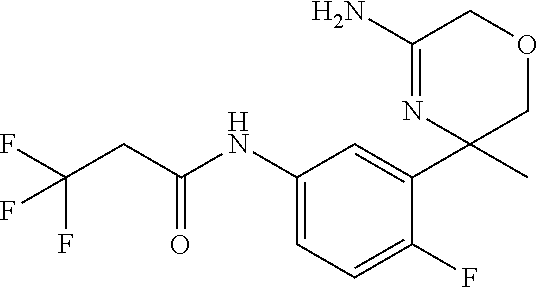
C(CC(=O)NC1=CC=C(F)C(C2(C)COCC(N)=N2)=C1)(F)(F)F
